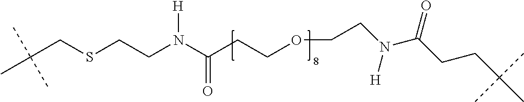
N(C(CCOCCN([H])C(=O)CCC(C)(C)C)=O)([H])CCSCC(C)(C)C
